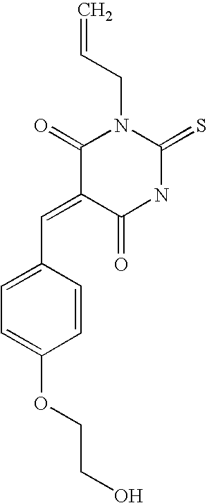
O=C1C(=CC2=CC=C(OCCO)C=C2)C(=O)N(CC=C)C(=S)N1
